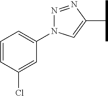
C1=CC(Cl)=CC(N2N=NC(C(C)C)=C2)=C1
